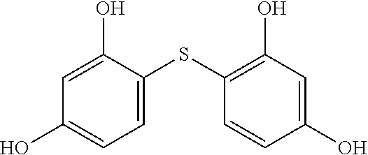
C1=C(O)C(SC2=C(O)C=C(O)C=C2)=CC=C1O
